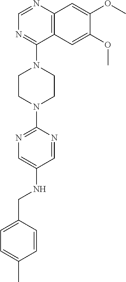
C12=C(N=CN=C1N1CCN(C3=NC=C(NCC4=CC=C(C)C=C4)C=N3)CC1)C=C(OC)C(OC)=C2
